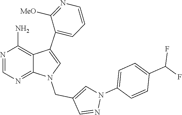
N1=CN=C2C(=C1N)C(C1=CC=CN=C1[MeO])=CN2CC1=CN(C2=CC=C(C(F)F)C=C2)N=C1
